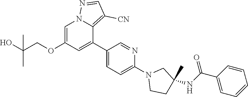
C1=C(OCC(O)(C)C)C=C(C2=CC=C(N3CCC(C)(NC(=O)C4=CC=CC=C4)C3)N=C2)C2=C([CN])C=NN12
